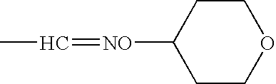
CC=[NO]C1CCOCC1
